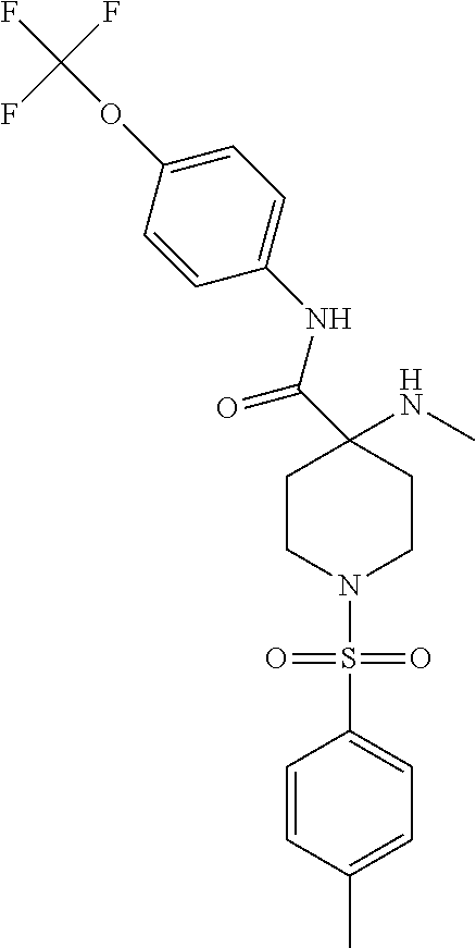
C1=C(OC(F)(F)F)C=CC(NC(C2(NC)CCN(S(C3=CC=C(C)C=C3)(=O)=O)CC2)=O)=C1
